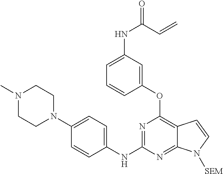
N1(C)CCN(C2=CC=C(NC3=NC(OC4=CC(NC(C=C)=O)=CC=C4)=C4C(=N3)N([SEM])C=C4)C=C2)CC1
